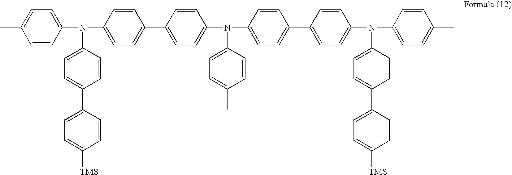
C1=CC(C)=CC=C1N(C1=CC=C(C2=CC=C(N(C3=CC=C(C)C=C3)C3=CC=C(C4=CC=C(N(C5=CC=C(C)C=C5)C5=CC=C(C6=CC=C([TMS])C=C6)C=C5)C=C4)C=C3)C=C2)C=C1)C1=CC=C(C2=CC=C([TMS])C=C2)C=C1
